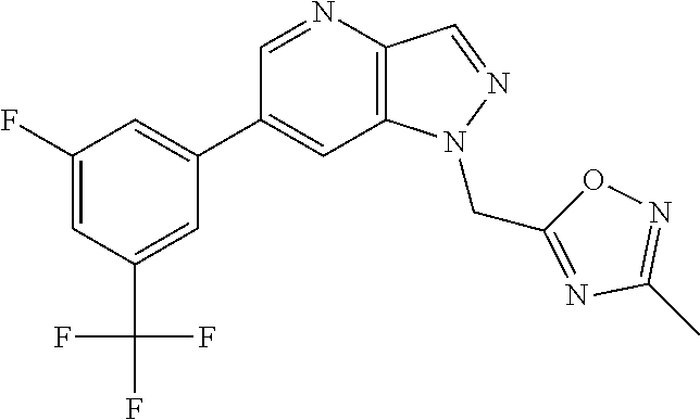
C1(C2=CC(F)=CC(C(F)(F)F)=C2)=CC2=C(C=NN2CC2=NC(C)=NO2)N=C1
